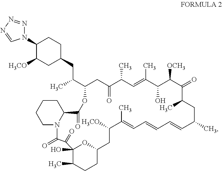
C1CCCN2C1C(=O)OC(C(CC1CCC(N3N=NN=C3)C([H3CO])C1)C)CC(=O)C(C)C=C(C)C(O)C([OCH3])C(=O)C(C)CC(C)C=CC=CC=C(C)C([H3CO])CC1OC(O)(C(C)CC1)C(=O)C2=O
